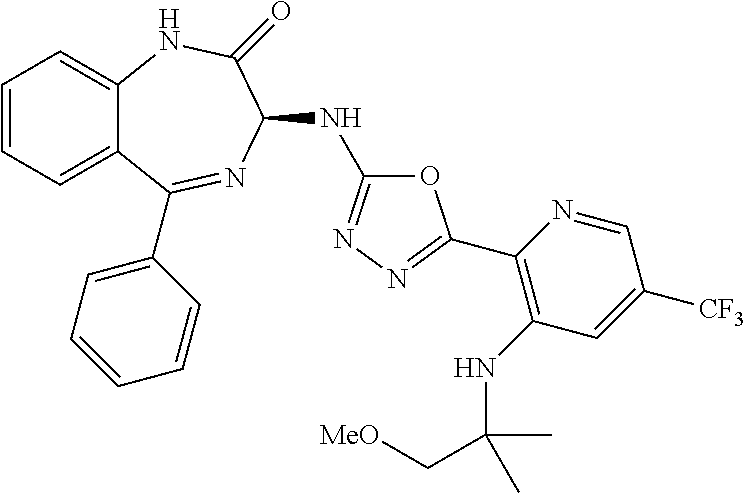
C1=CC=C2C(=C1)NC(=O)C(NC1=NN=C(C3=C(NC(C[MeO])(C)C)C=C([CF3])C=N3)O1)N=C2C1=CC=CC=C1
